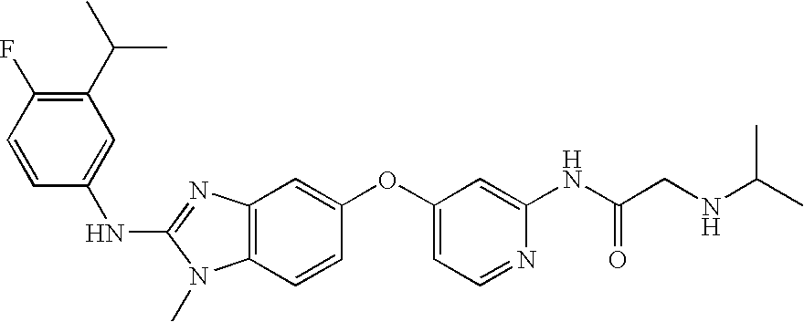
C1(C(C)C)=C(F)C=CC(NC2=NC3=C(N2C)C=CC(OC2=CC=NC(NC(CNC(C)C)=O)=C2)=C3)=C1
